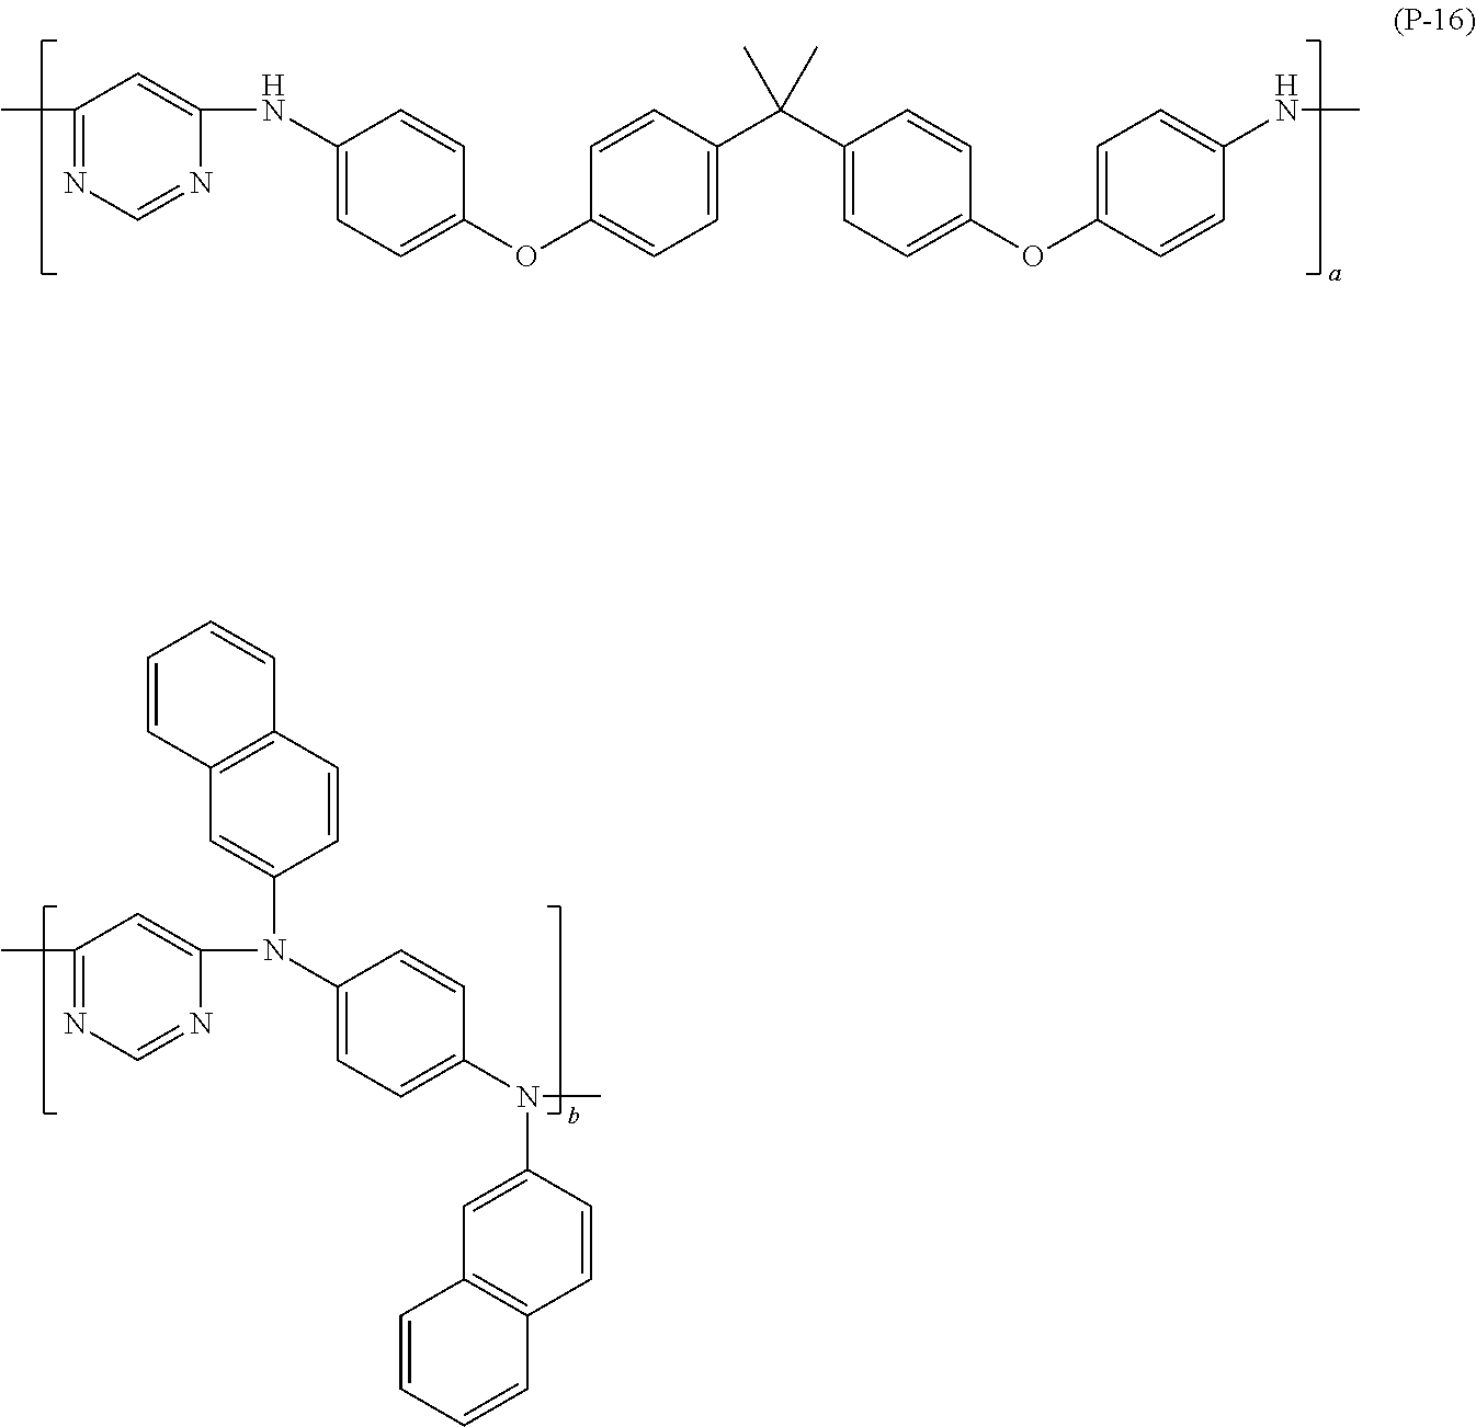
C1(C)=NC=NC(NC2=CC=C(OC3=CC=C(C(C4=CC=C(OC5=CC=C(NC)C=C5)C=C4)(C)C)C=C3)C=C2)=C1.C1(C)=NC=NC(N(C2=CC=C(N(C)C3=CC4=C(C=C3)C=CC=C4)C=C2)C2=CC3=C(C=C2)C=CC=C3)=C1
